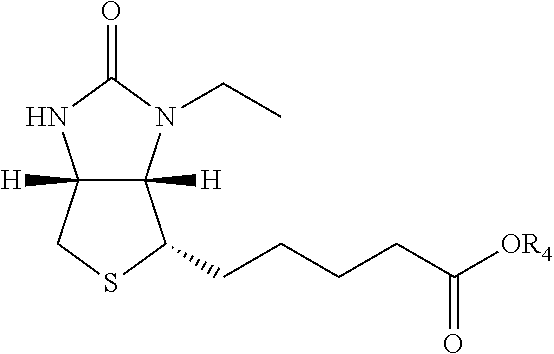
C12([H])C([H])(N(CC)C(=O)N1)C(CCCCC([OR4])=O)SC2
